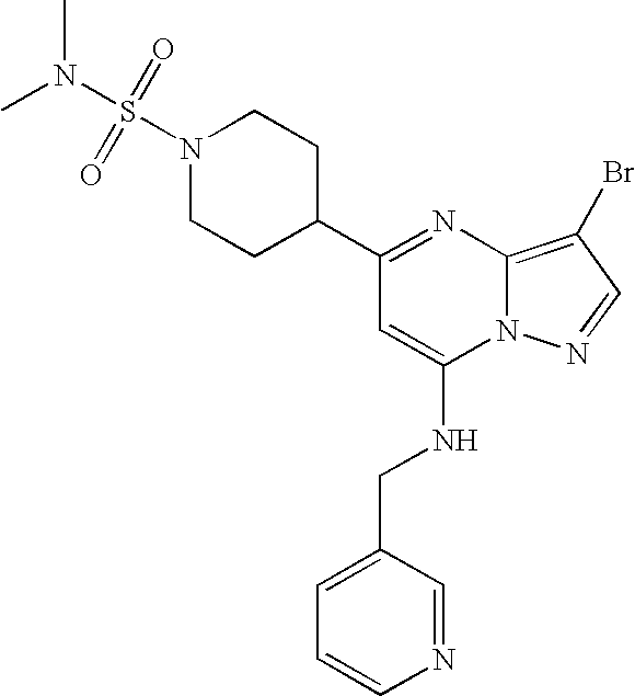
C1(C2CCN(S(N(C)C)(=O)=O)CC2)=NC2=C(Br)C=NN2C(NCC2=CC=CN=C2)=C1
